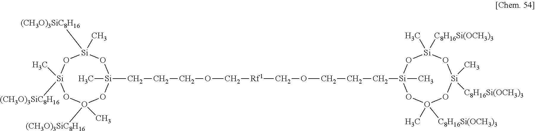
[Si]1(CCCOC[Rf1]COCCC[Si]2(C)O[Si](C)([C8H16Si(OCH3)3])O[Si]([C8H16Si(OCH3)3])(C)OO([C8H16Si(OCH3)3])(C)O2)(C)O[Si](C)([(CH3O)3SiC8H16])O[Si]([(CH3O)3SiC8H16])(C)OO(C)([(CH3O)3SiC8H16])O1
